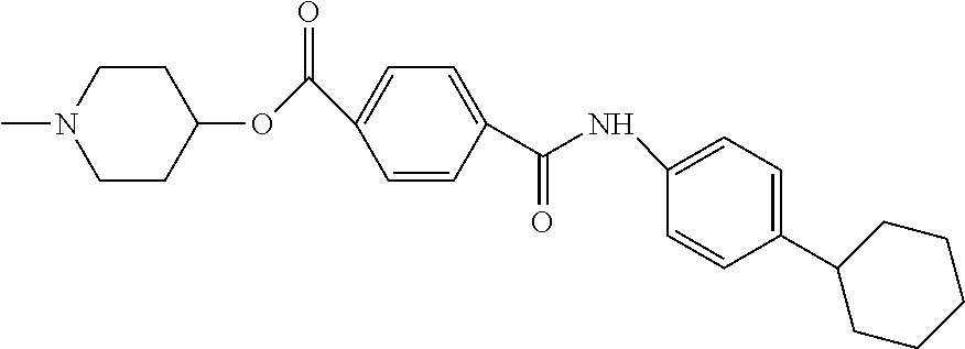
C1=CC(C(NC2=CC=C(C3CCCCC3)C=C2)=O)=CC=C1C(OC1CCN(C)CC1)=O
